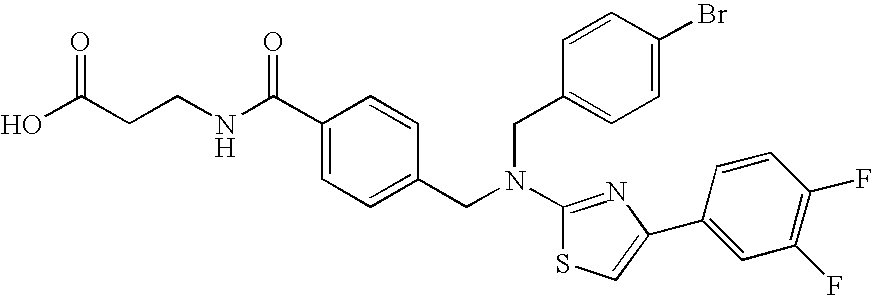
N(C1=NC(C2=CC(F)=C(F)C=C2)=CS1)(CC1=CC=C(C(NCCC(O)=O)=O)C=C1)CC1=CC=C(Br)C=C1
